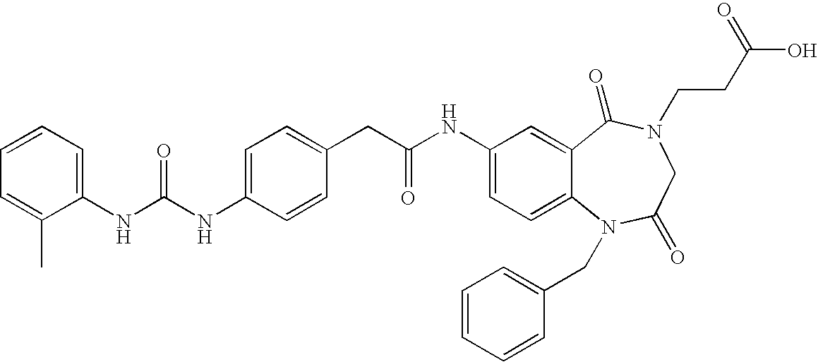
C1(NC(NC2=CC=C(CC(NC3=CC=C4C(=C3)C(=O)N(CCC(O)=O)CC(=O)N4CC3=CC=CC=C3)=O)C=C2)=O)=CC=CC=C1C
